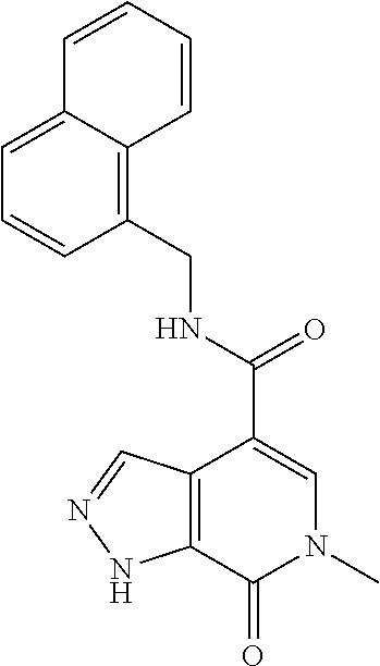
C12=C(C(C(=O)NCC3=C4C(=CC=C3)C=CC=C4)=CN(C)C1=O)C=NN2
